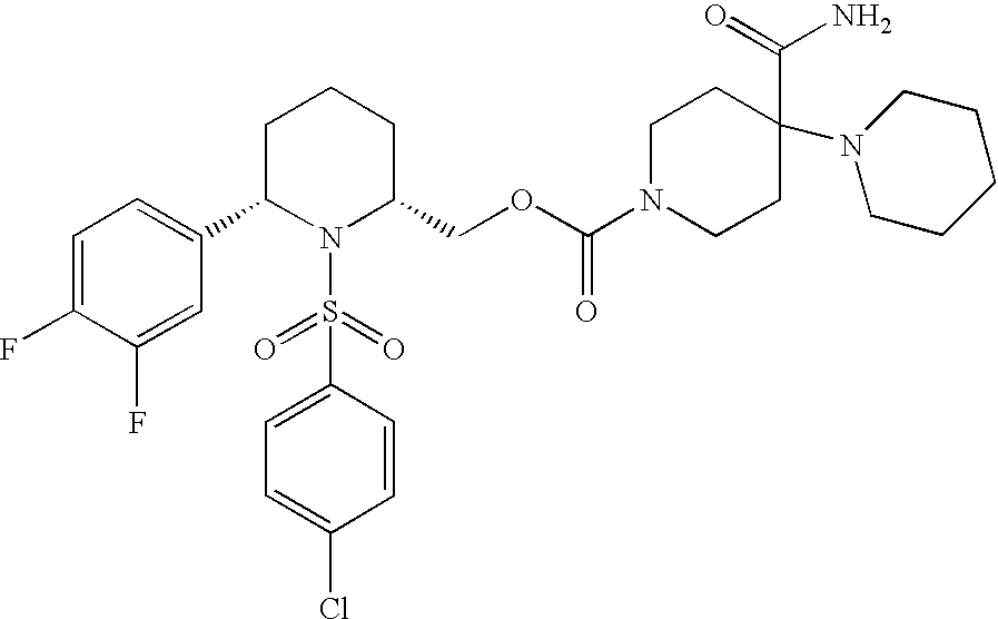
C1=C(F)C(F)=CC(C2N(S(C3=CC=C(Cl)C=C3)(=O)=O)C(COC(N3CCC(C(=O)N)(N4CCCCC4)CC3)=O)CCC2)=C1
